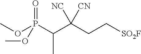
C(P(OC)(=O)OC)(C(CC[SO2F])([CN])[NC])C
